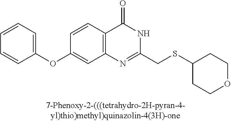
C1(OC2=CC3=C(C=C2)C(=O)NC(CSC2CCOCC2)=N3)=CC=CC=C1
